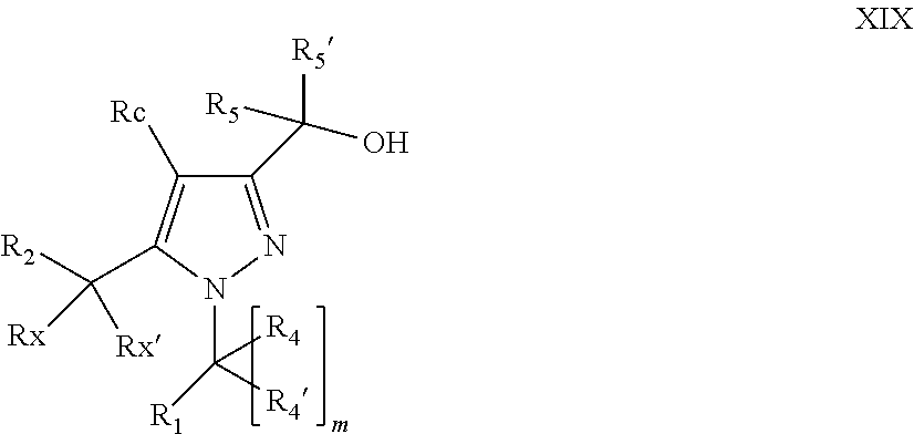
C1(C(O)([R5])[R5])=NN(C([R4])([R4])[R1])C(C([R2])([Rx])[Rx])=C1[Rc]
